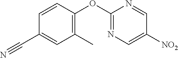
C1=CC(C#N)=CC(C)=C1OC1=NC=C([NO2])C=N1
